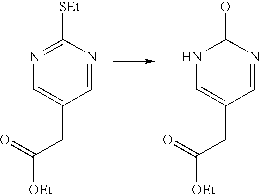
N1=C([SEt])N=CC(CC(=O)[OEt])=C1.N1C=C(CC(=O)[OEt])C=NC1O
